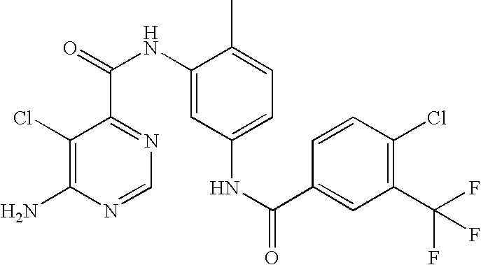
C1(Cl)=C(N)N=CN=C1C(NC1=CC(NC(C2=CC(C(F)(F)F)=C(Cl)C=C2)=O)=CC=C1C)=O
